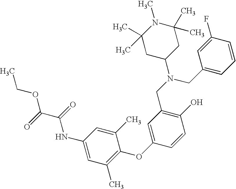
C1(NC(C(OCC)=O)=O)=CC(C)=C(OC2=CC(CN(C3CC(C)(C)N(C)C(C)(C)C3)CC3=CC=CC(F)=C3)=C(O)C=C2)C(C)=C1
